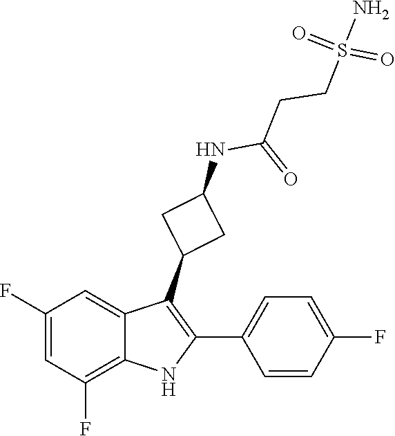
O=S(CCC(=O)NC1CC(C2=C(C3=CC=C(F)C=C3)NC3=C(F)C=C(F)C=C32)C1)(N)=O
